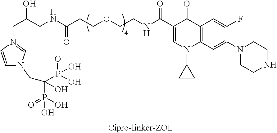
C(C(CNC(CCOCCNC(C1=CN(C2CC2)C2=C(C1=O)C=C(F)C(N1CCNCC1)=C2)=O)=O)O)[N+]1=CN(CC(P(O)(=O)O)(P(=O)(O)O)O)C=C1
